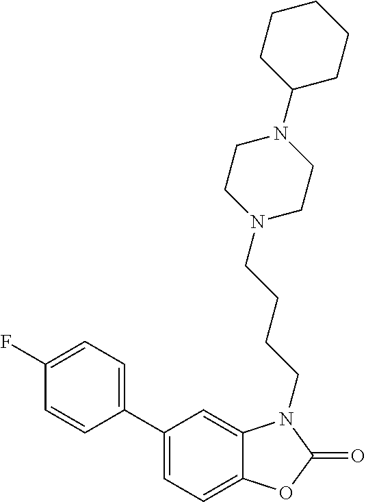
C1(C2=CC=C(F)C=C2)=CC=C2C(=C1)N(CCCCN1CCN(C3CCCCC3)CC1)C(=O)O2
